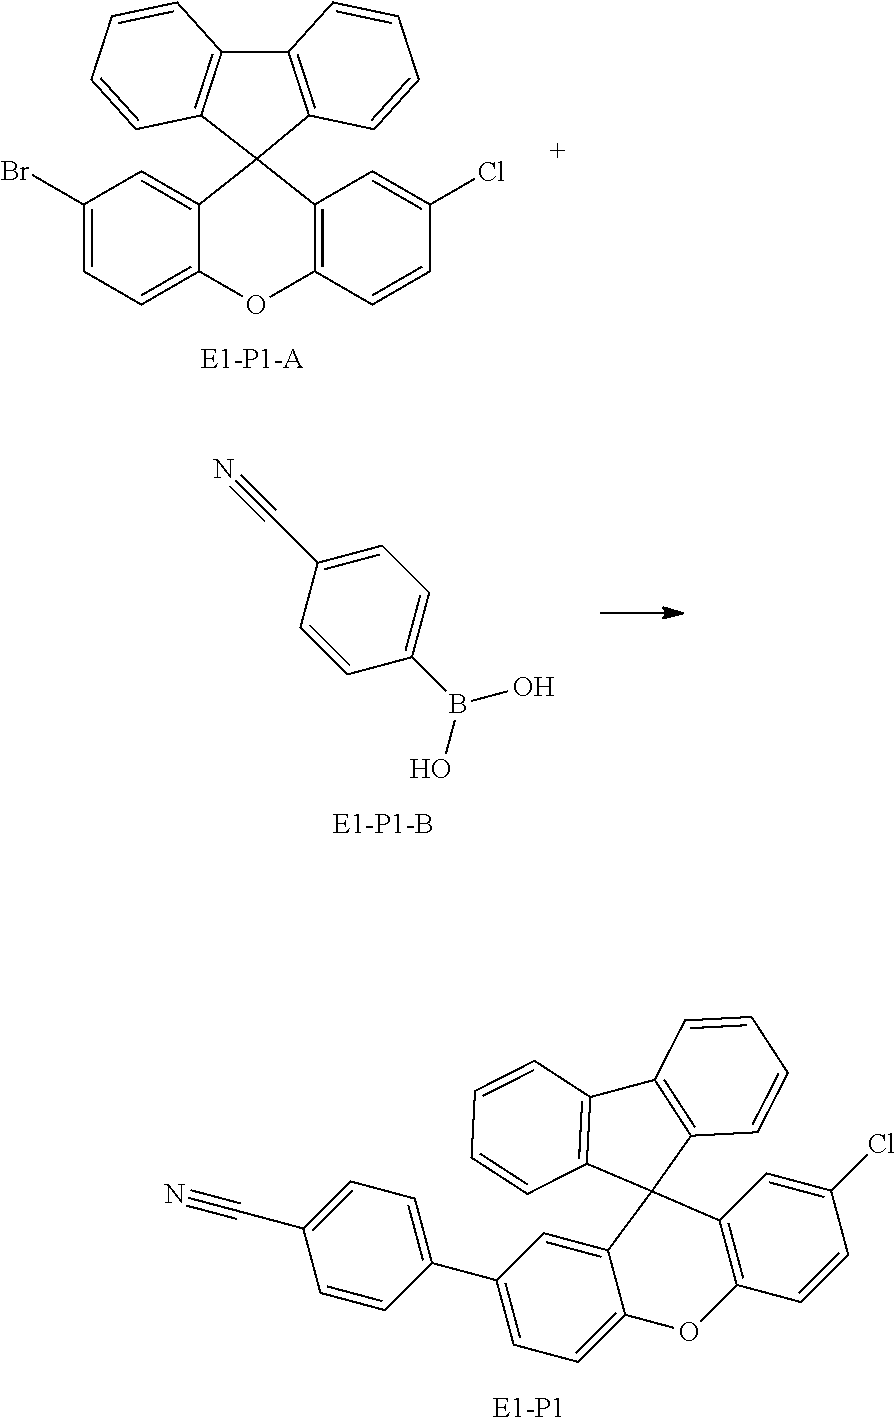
C1(C#N)=CC=C(C2=CC=C3C(=C2)C2(C4=C(C5=C2C=CC=C5)C=CC=C4)C2=C(O3)C=CC(Cl)=C2)C=C1.C12=C(C=CC=C1)C1(C3=C2C=CC=C3)C2=CC(Br)=CC=C2OC2=C1C=C(Cl)C=C2.C1(C#N)=CC=C(B(O)O)C=C1
